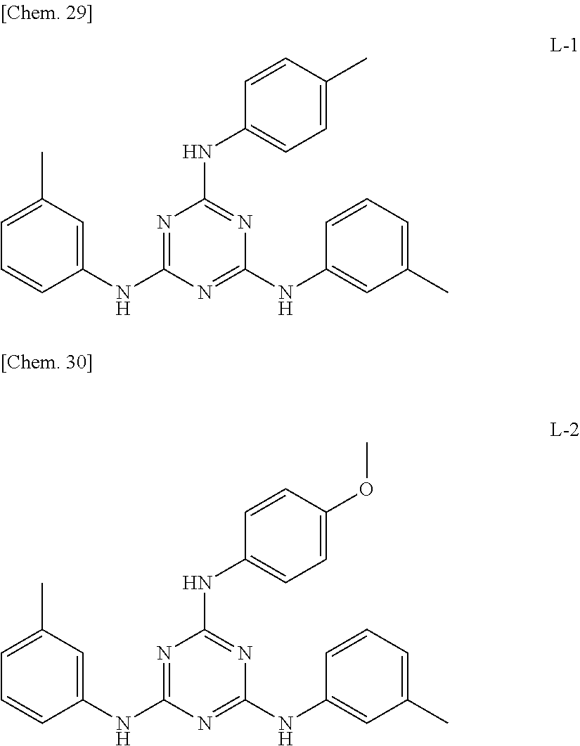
C1(NC2=NC(NC3=CC=C(C)C=C3)=NC(NC3=CC(C)=CC=C3)=N2)=CC(C)=CC=C1.C1(NC2=NC(NC3=CC=C(OC)C=C3)=NC(NC3=CC(C)=CC=C3)=N2)=CC(C)=CC=C1
